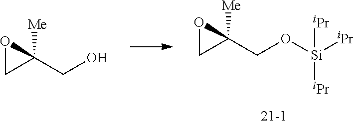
O1CC1([Me])CO[Si]([iPr])([iPr])[iPr].O1CC1([Me])CO
